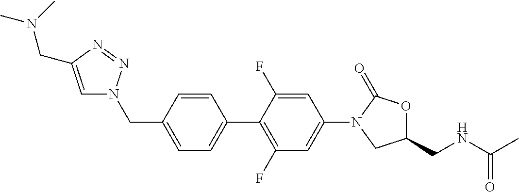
C1=C(CN(C)C)N=NN1CC1=CC=C(C2=C(F)C=C(N3CC(CNC(C)=O)OC3=O)C=C2F)C=C1
